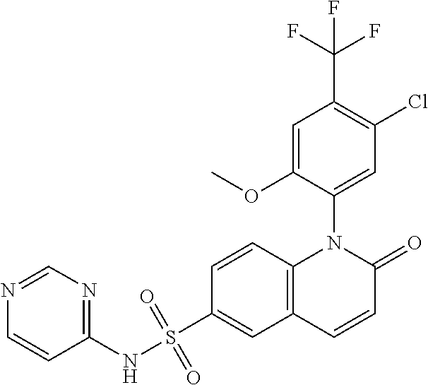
C1=C(OC)C(N2C3=C(C=C(S(NC4=NC=NC=C4)(=O)=O)C=C3)C=CC2=O)=CC(Cl)=C1C(F)(F)F
